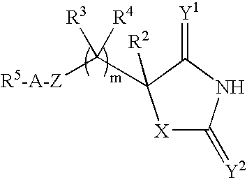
[X]1C(=[Y2])NC(=[Y1])C1(C([R5-A-Z])([R4])[R3])[R2]
